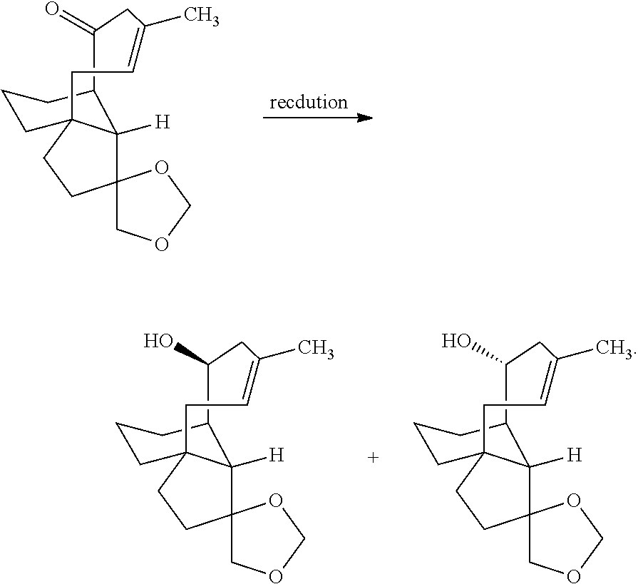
[recdution].C1=C(C)CC(=O)C2C3([H])C4(CCC3(CCC2)C1)COCO4.C1=C(C)CC(O)C2C3([H])C4(CCC3(CCC2)C1)COCO4.C1=C(C)CC(O)C2C3([H])C4(CCC3(CCC2)C1)COCO4
